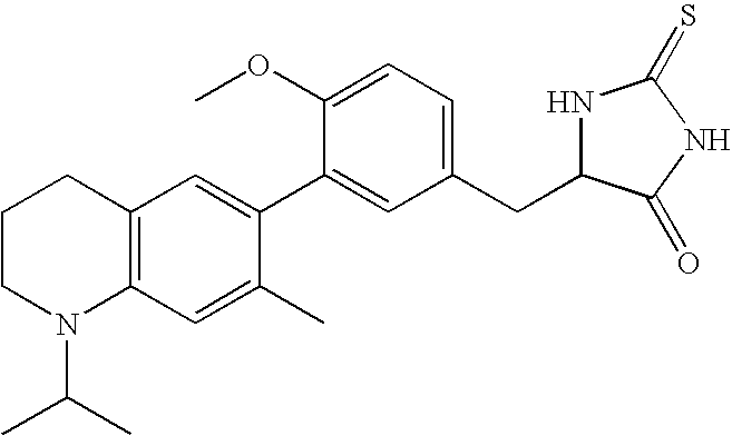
C1CN(C(C)C)C2=C(C1)C=C(C1=CC(CC3NC(=S)NC3=O)=CC=C1OC)C(C)=C2
